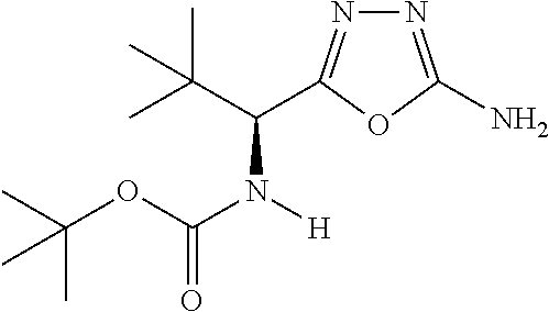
C(OC(N(C(C(C)(C)C)C1=NN=C(N)O1)[H])=O)(C)(C)C
